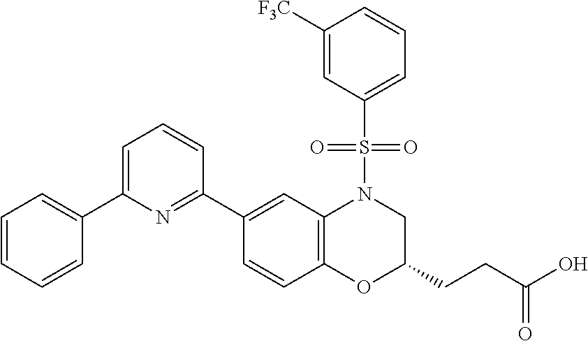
C1(C2=NC(C3=CC=CC=C3)=CC=C2)=CC2=C(C=C1)OC(CCC(O)=O)CN2S(C1=CC=CC([F3C])=C1)(=O)=O
